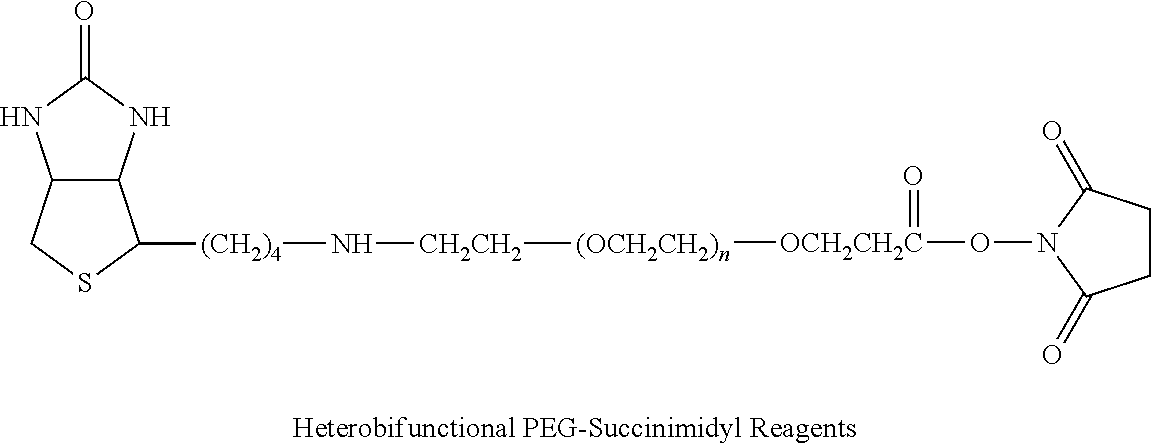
[OCH2CH2C](=O)(ON1C(=O)CCC1=O)[(OCH2CH2)n][CH2CH2]N[(CH2)4]C1C2C(CS1)NC(=O)N2
